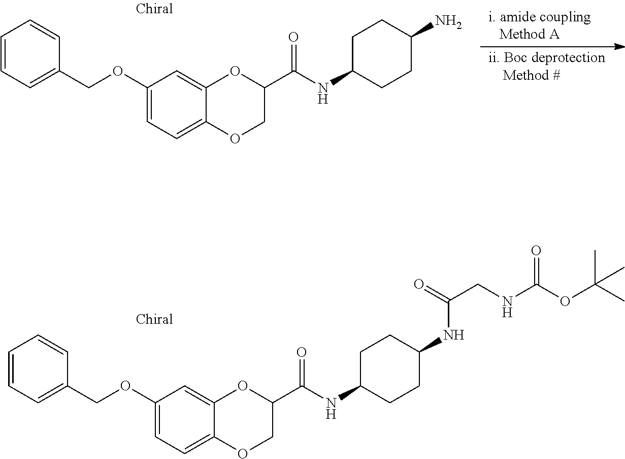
N(C1CCC(N)CC1)C(C1OC2=CC(OCC3=CC=CC=C3)=CC=C2OC1)=O.CC(OC(NCC(=O)NC1CCC(NC(C2OC3=CC(OCC4=CC=CC=C4)=CC=C3OC2)=O)CC1)=O)(C)C
